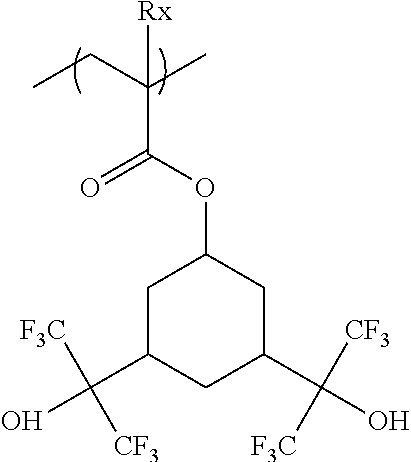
CCC(C)(C(=O)OC1CC(C([F3C])([CF3])O)CC(C([CF3])([F3C])O)C1)[Rx]
